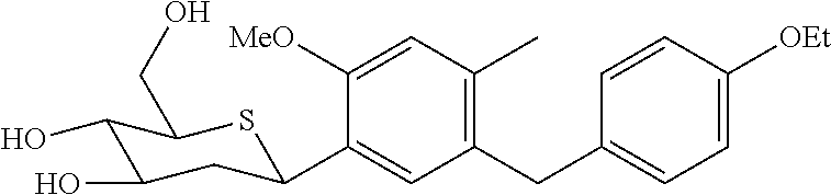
C1(CC2=CC=C([OEt])C=C2)=C(C)C=C([MeO])C(C2CC(O)C(O)C(CO)S2)=C1
